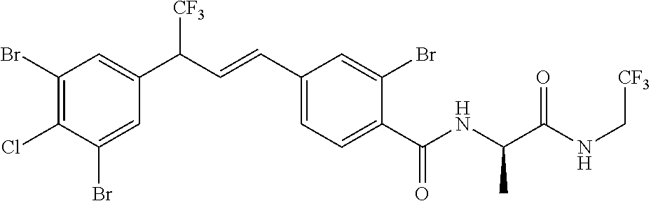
C1(Br)=C(Cl)C(Br)=CC(C(C=CC2=CC=C(C(NC(C(NC[CF3])=O)C)=O)C(Br)=C2)[CF3])=C1
